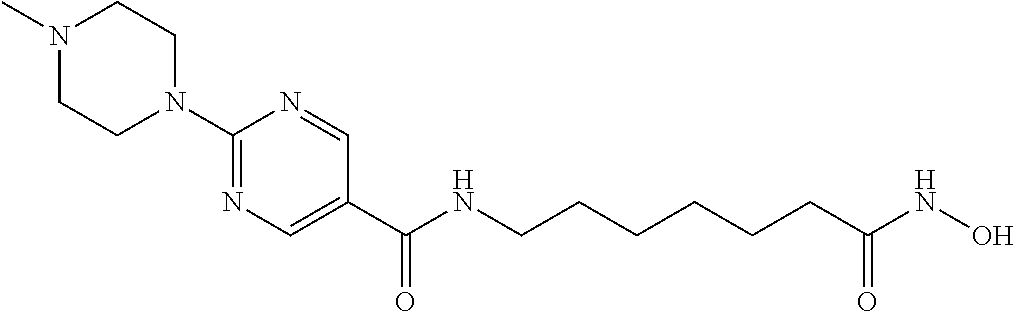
C1(N2CCN(C)CC2)=NC=C(C(=O)NCCCCCCC(NO)=O)C=N1
